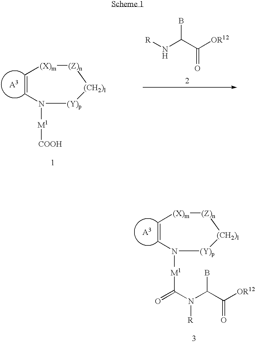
C1=CN([M1][COOH])[(Y)p][(CH2)l][(Z)n][(X)m]1.[R]NC(C([OR12])=O)B.C1=CN([M1]C(=O)N(C(C([OR12])=O)B)[R])[(Y)p][(CH2)l][(Z)n][(X)m]1
